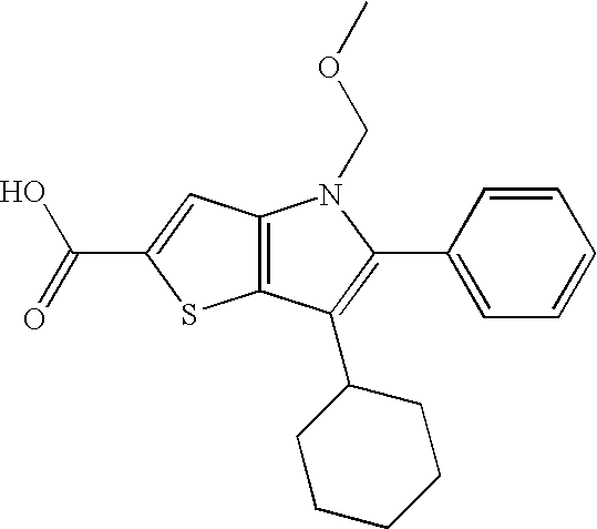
C12=C(C(C3CCCCC3)=C(C3=CC=CC=C3)N1COC)SC(C(=O)O)=C2
